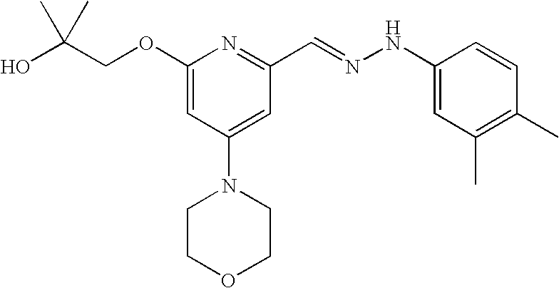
C(COC1=CC(N2CCOCC2)=CC(C=NNC2=CC(C)=C(C)C=C2)=N1)(O)(C)C
